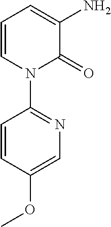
C1=CN(C2=NC=C(OC)C=C2)C(=O)C(N)=C1
